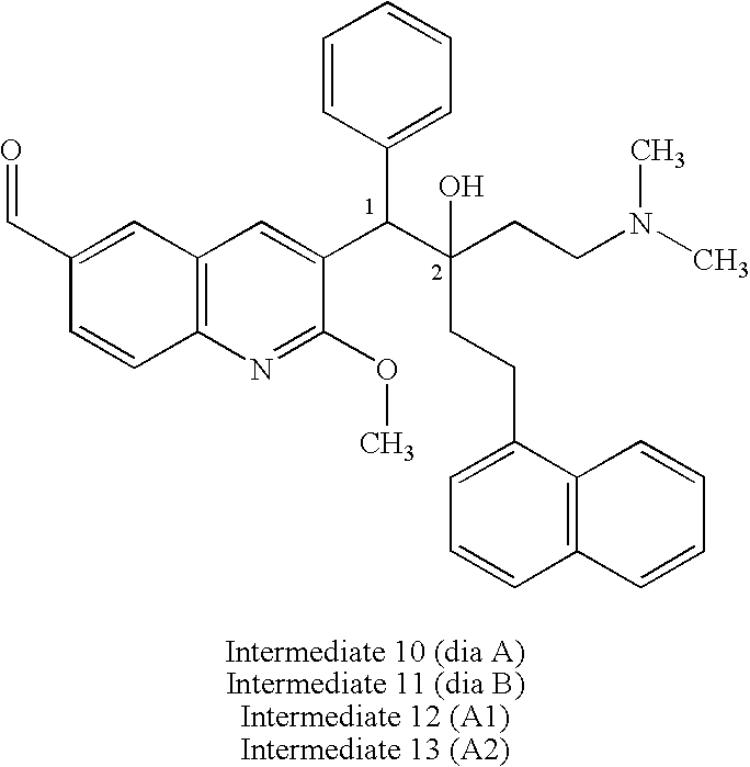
C12=C(N=C(OC)C(C(C(CCN(C)C)(CCC3=CC=CC4=C3C=CC=C4)O)C3=CC=CC=C3)=C1)C=CC(C=O)=C2
